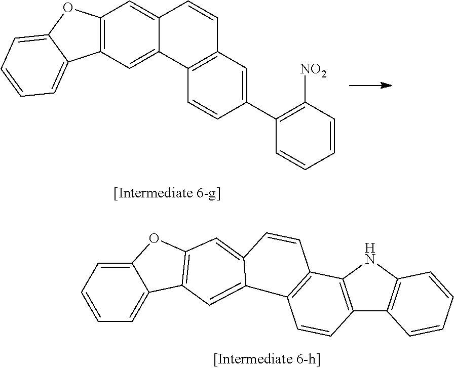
C12=C(C=C3C(=C1)C=CC1=C3C=CC(C3=C([NO2])C=CC=C3)=C1)C1=CC=CC=C1O2.C1=C2C(=CC=C1)OC1=C2C=C2C3=C(C4=C(C5=C(N4)C=CC=C5)C=C3)C=CC2=C1
